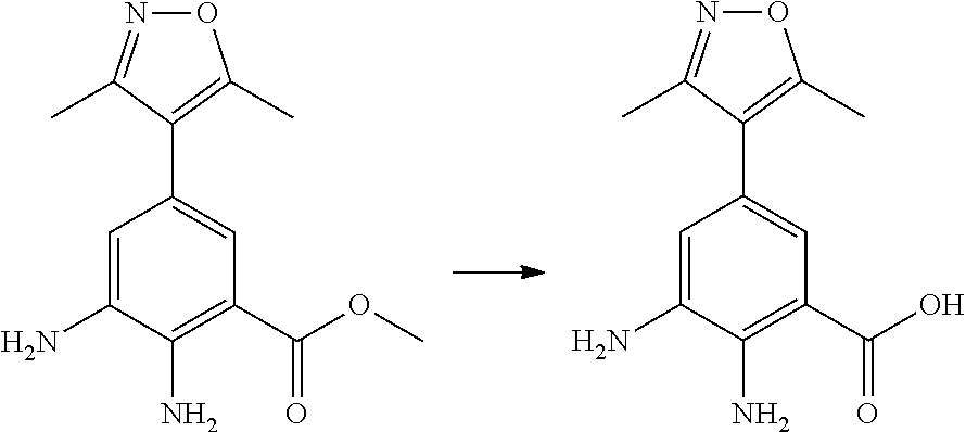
O1N=C(C)C(C2=CC(C(=O)OC)=C(N)C(N)=C2)=C1C.O1N=C(C)C(C2=CC(C(=O)O)=C(N)C(N)=C2)=C1C
